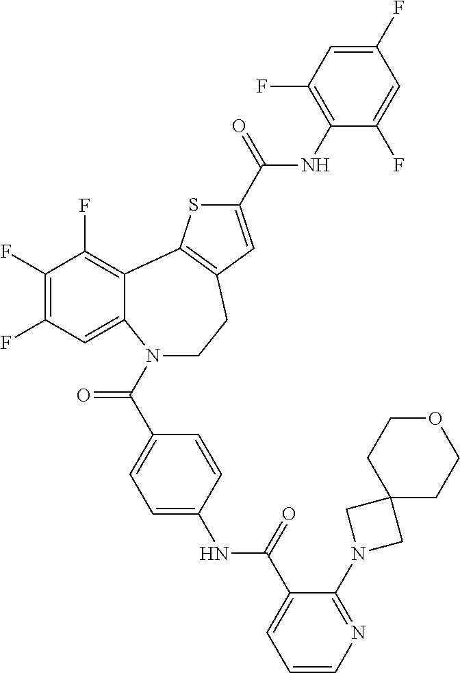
N1(C(C2=CC=C(NC(C3=CC=CN=C3N3CC4(C3)CCOCC4)=O)C=C2)=O)CCC2=C(C3=C(F)C(F)=C(F)C=C13)SC(C(=O)NC1=C(F)C=C(F)C=C1F)=C2
